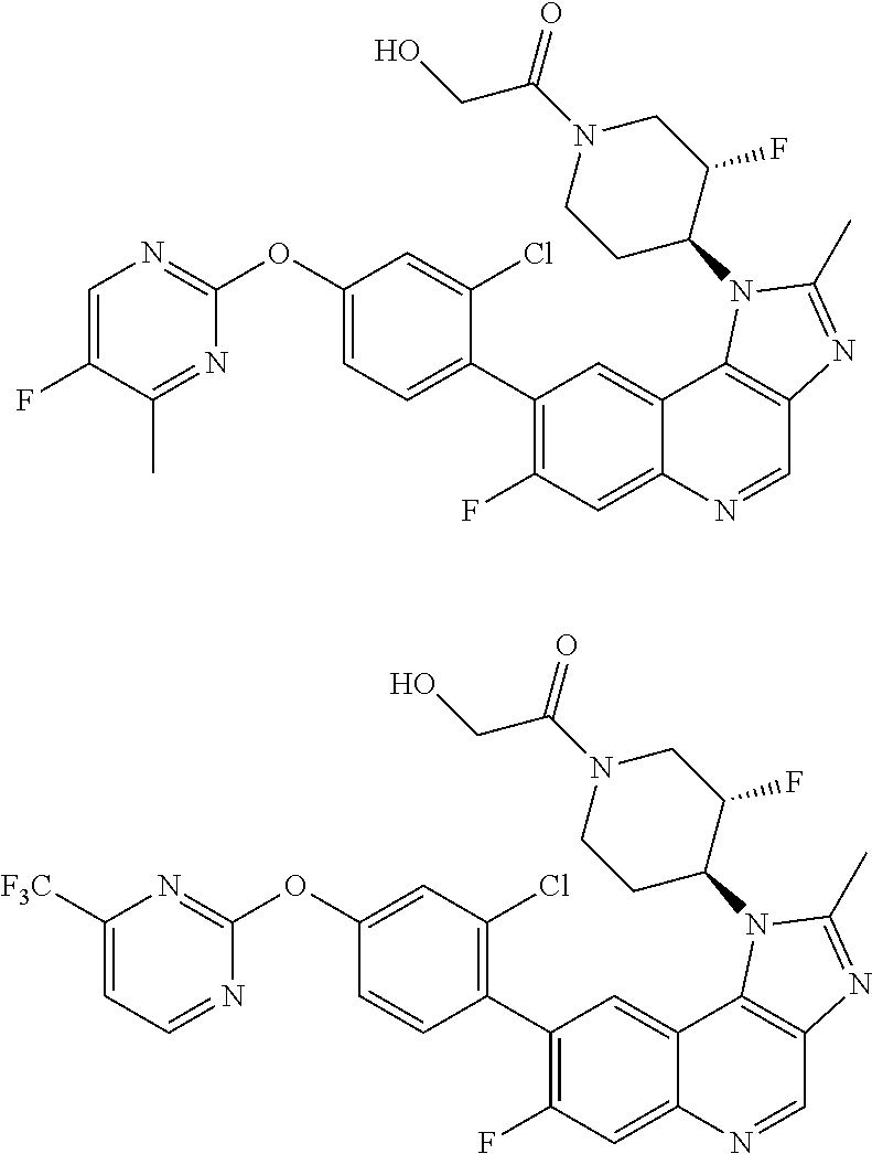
C1=C(F)C(C)=NC(OC2=CC=C(C3=C(F)C=C4C(=C3)C3=C(C=N4)N=C(C)N3C3CCN(C(CO)=O)CC3F)C(Cl)=C2)=N1.C1([F3C])=CC=NC(OC2=CC(Cl)=C(C3=C(F)C=C4C(=C3)C3=C(C=N4)N=C(C)N3C3CCN(C(CO)=O)CC3F)C=C2)=N1
